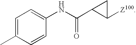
C1=C(C)C=CC(NC(C2C([Z100])C2)=O)=C1
